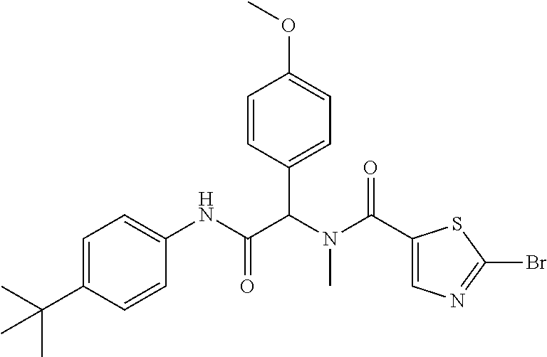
C1=C(C(C)(C)C)C=CC(NC(C(N(C(=O)C2=CN=C(Br)S2)C)C2=CC=C(OC)C=C2)=O)=C1
